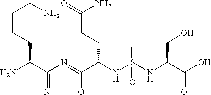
C1(C(N)CCCCN)=NOC(C(NS(=O)(=O)NC(C(O)=O)CO)CCC(=O)N)=N1
